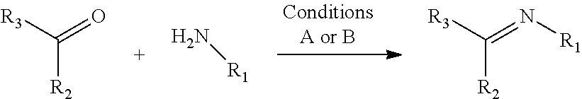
C([R2])([R3])=O.N[R1].C([R2])([R3])=N[R1]
